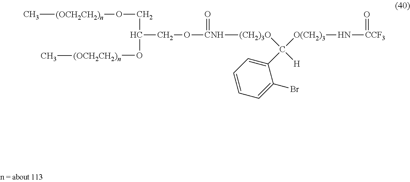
C[(OCH2CH2)n]OCC(O[(OCH2CH2)n]C)CO[CNH](=O)[(CH2)3O]C(C1=CC=CC=C1Br)([O(CH2)3]N[CCF3]=O)[H]
